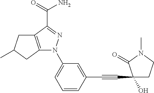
C12=C(C(C(=O)N)=NN1C1=CC=CC(C#CC3(O)CCN(C)C3=O)=C1)CC(C)C2
